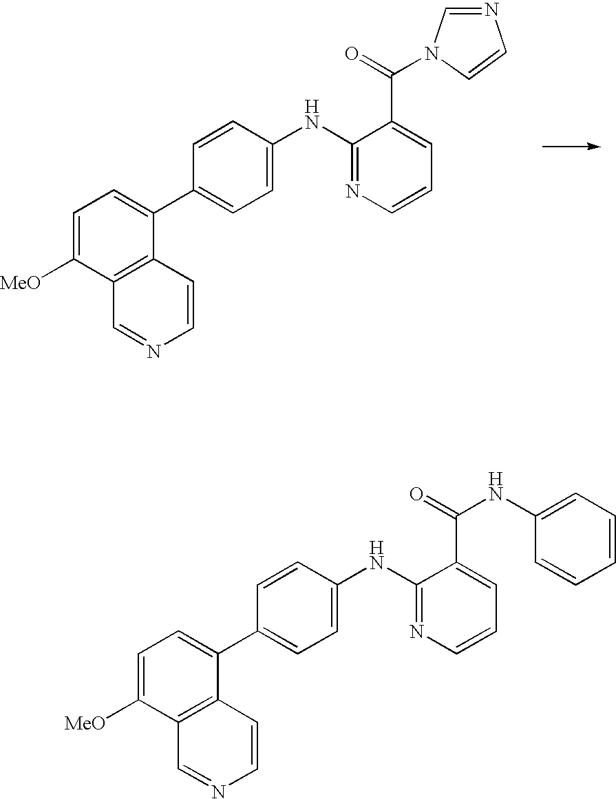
C1=C([MeO])C2=C(C(C3=CC=C(NC4=NC=CC=C4C(=O)N4C=CN=C4)C=C3)=C1)C=CN=C2.C1=C([MeO])C2=C(C(C3=CC=C(NC4=NC=CC=C4C(=O)NC4=CC=CC=C4)C=C3)=C1)C=CN=C2
